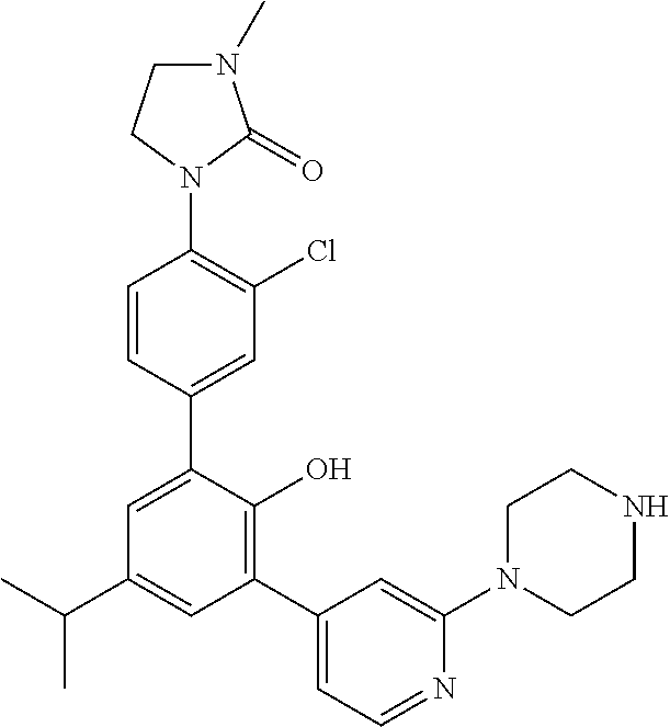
C1=CC(C2=CC(C(C)C)=CC(C3=CC=NC(N4CCNCC4)=C3)=C2O)=CC(Cl)=C1N1C(=O)N(C)CC1
